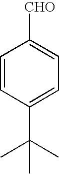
C1=CC(C(C)(C)C)=CC=C1[CHO]
